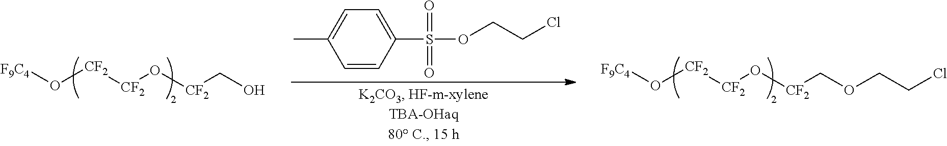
[F9C4]O[CF2][CF2]O[CF2]CO.[F9C4]O[CF2][CF2]O[CF2]COCCCl.C1=CC(S(OCCCl)(=O)=O)=CC=C1C
